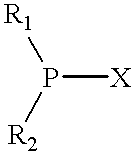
[R1]P([R2])[X]
